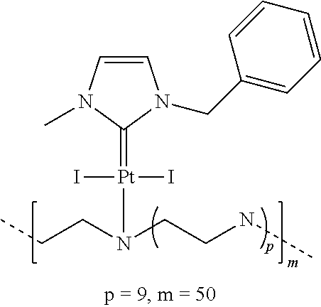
C1=CN(C)C(=[Pt](N(CCNC)CCC)(I)I)N1CC1=CC=CC=C1
